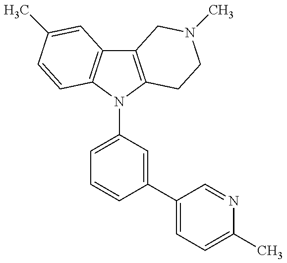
C12=C(N(C3=CC=CC(C4=CC=C(C)N=C4)=C3)C3=C1C=C(C)C=C3)CCN(C)C2
